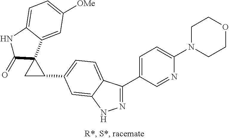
N1=C(C2=CC=C(N3CCOCC3)N=C2)C2=CC=C(C3CC34C(=O)NC3=CC=C([OMe])C=C43)C=C2N1
